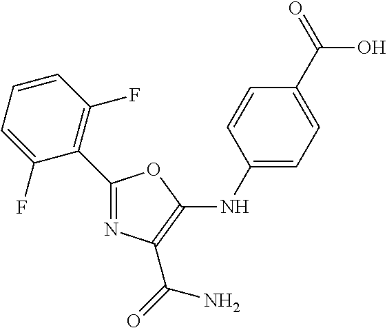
C1(C2=NC(C(=O)N)=C(NC3=CC=C(C(O)=O)C=C3)O2)=C(F)C=CC=C1F
